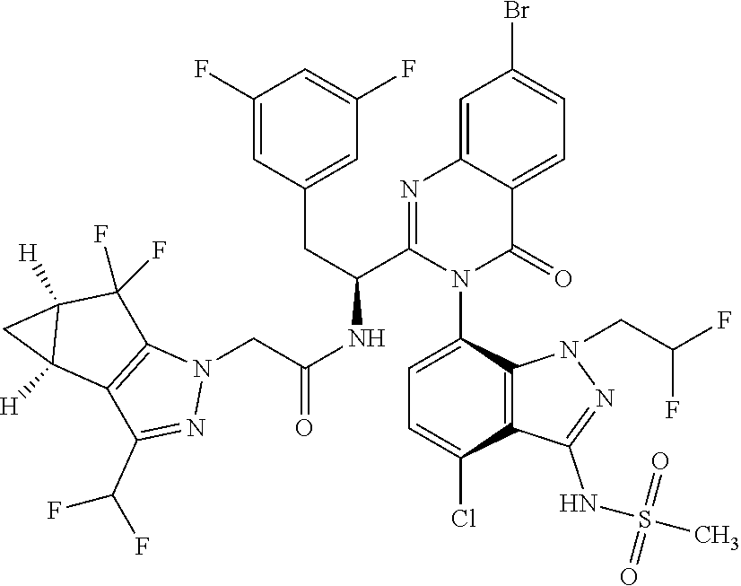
C1(F)=CC(CC(C2=NC3=CC(Br)=CC=C3C(=O)N2C2=CC=C(Cl)C3=C2N(CC(F)F)N=C3NS(=O)(=O)C)NC(CN2C3=C(C(C(F)F)=N2)C2([H])C([H])(C3(F)F)C2)=O)=CC(F)=C1
